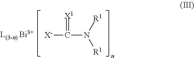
[X-]C(=[X1])N([R1])[R1]
